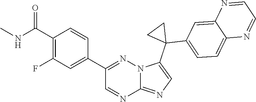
C1(C2=CC(F)=C(C(NC)=O)C=C2)=NN2C(=NC=C2C2(C3=CC=C4C(=C3)N=CC=N4)CC2)N=C1
